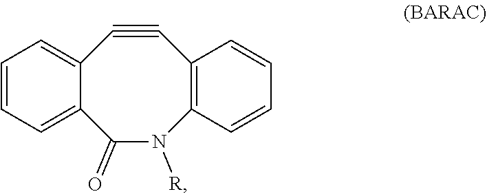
C1=CC=C2C(=C1)C#CC1=C(C=CC=C1)N([R])C2=O
